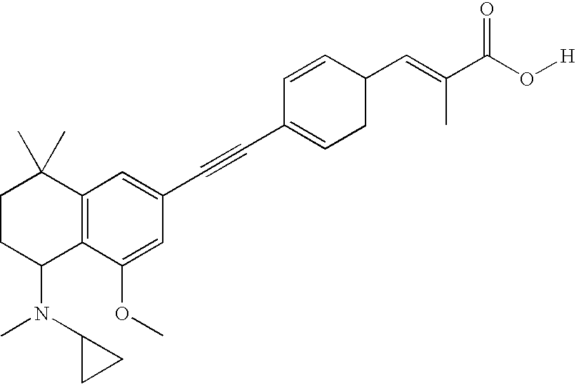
C1C(C=C(C(O[H])=O)C)C=CC(C#CC2=CC3=C(C(OC)=C2)C(N(C2CC2)C)CCC3(C)C)=C1
